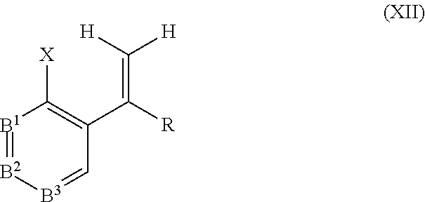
[B1]1=[B2][B3]=CC(C([R])=C([H])[H])=C1[X]
